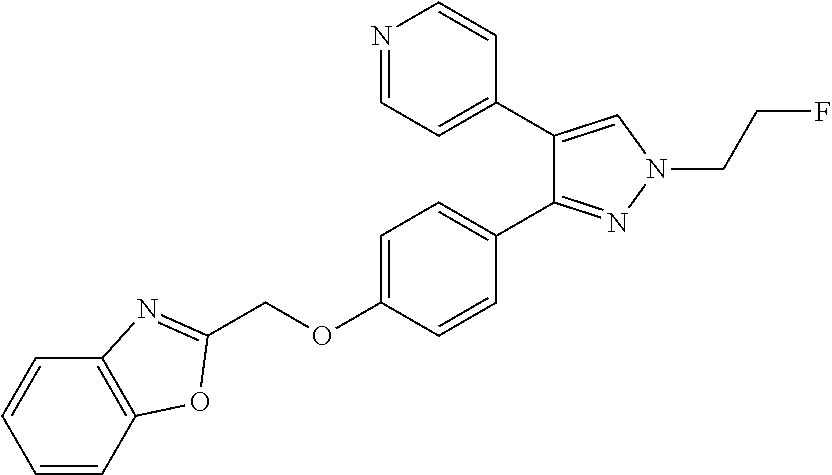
C1=CC2=C(C=C1)N=C(COC1=CC=C(C3=NN(CCF)C=C3C3=CC=NC=C3)C=C1)O2
